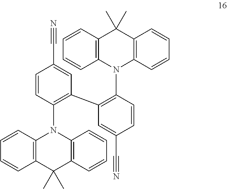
C1(N2C3=C(C(C)(C)C4=C2C=CC=C4)C=CC=C3)=C(C2=C(N3C4=C(C(C)(C)C5=C3C=CC=C5)C=CC=C4)C=CC(C#N)=C2)C=C(C#N)C=C1
